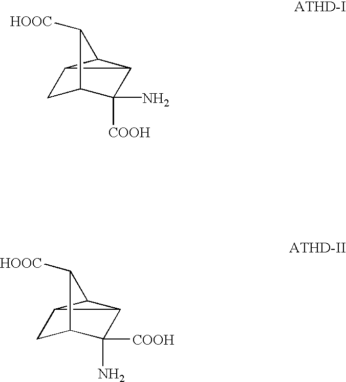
C1C2C3C([COOH])(N)C1C([HOOC])C32.C1C2C3C(N)([COOH])C1C([HOOC])C32
